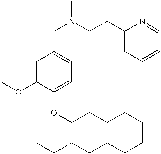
N(CC1=CC=C(OCCCCCCCCCCCC)C(OC)=C1)(C)CCC1=CC=CC=N1
